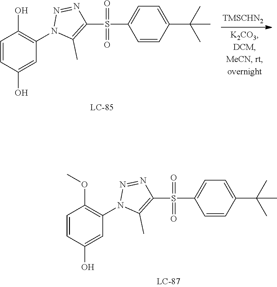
C1=CC(O)=CC(N2C(C)=C(S(C3=CC=C(C(C)(C)C)C=C3)(=O)=O)N=N2)=C1OC.C1=CC(O)=CC(N2C(C)=C(S(C3=CC=C(C(C)(C)C)C=C3)(=O)=O)N=N2)=C1O
